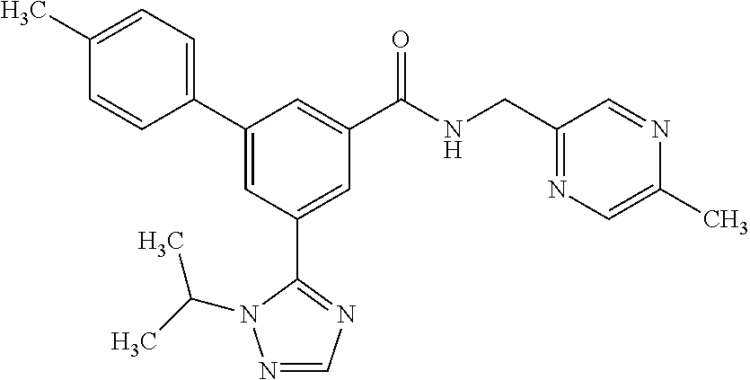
C1(C2=CC(C3=NC=NN3C(C)C)=CC(C(NCC3=NC=C(C)N=C3)=O)=C2)=CC=C(C)C=C1
